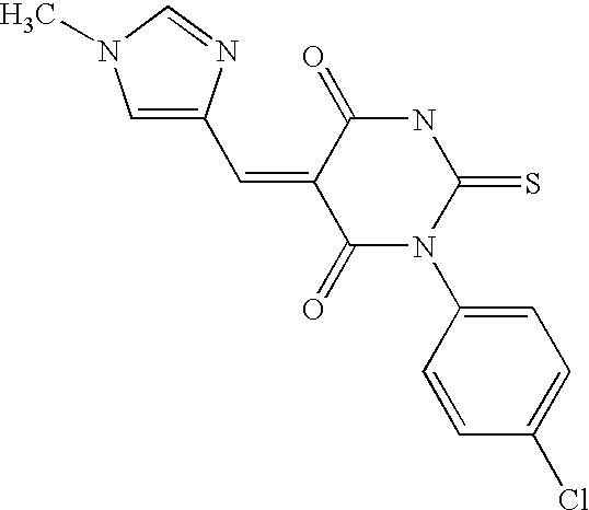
C1=C(C=C2C(=O)NC(=S)N(C3=CC=C(Cl)C=C3)C2=O)N=CN1C
